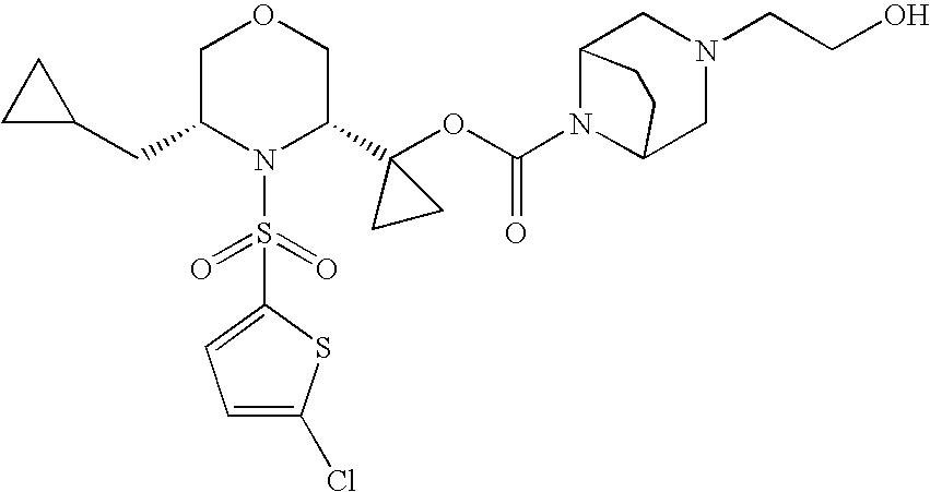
N1(S(=O)(=O)C2=CC=C(Cl)S2)C(C2(OC(=O)N3C4CN(CCO)CC3CC4)CC2)COCC1CC1CC1
